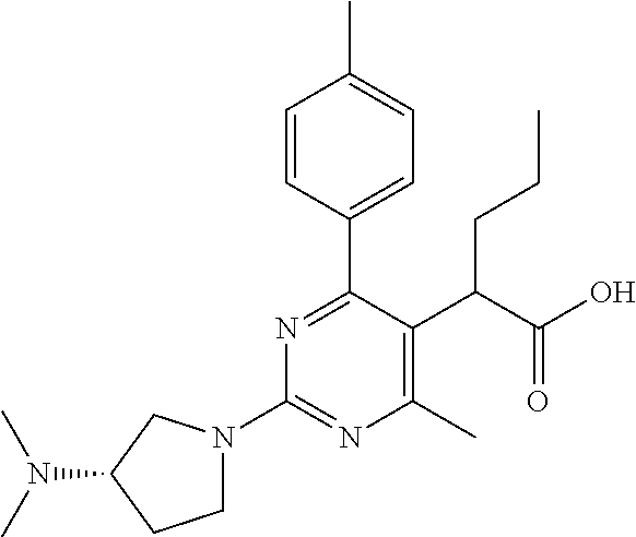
C1N(C2=NC(C)=C(C(C(O)=O)CCC)C(C3=CC=C(C)C=C3)=N2)CC(N(C)C)C1
